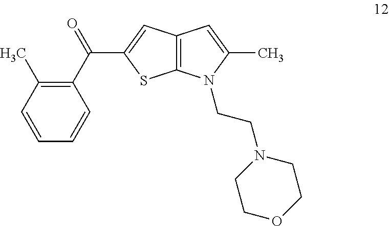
C12=C(N(CCN3CCOCC3)C(C)=C1)SC(C(C1=C(C)C=CC=C1)=O)=C2
